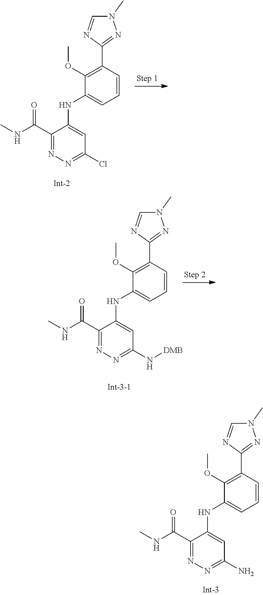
N1(C)C=NC(C2=C(OC)C(NC3=CC(N)=NN=C3C(NC)=O)=CC=C2)=N1.N1(C)C=NC(C2=C(OC)C(NC3=CC(Cl)=NN=C3C(NC)=O)=CC=C2)=N1.N1(C)C=NC(C2=C(OC)C(NC3=CC(N[DMB])=NN=C3C(NC)=O)=CC=C2)=N1
